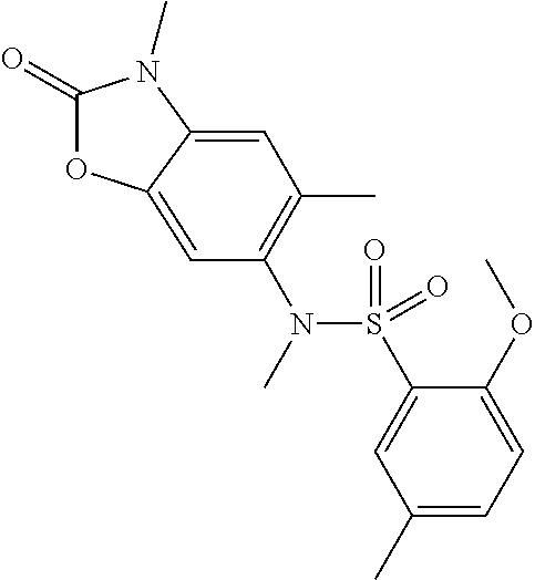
C1(=O)OC2=CC(N(S(C3=CC(C)=CC=C3OC)(=O)=O)C)=C(C)C=C2N1C
